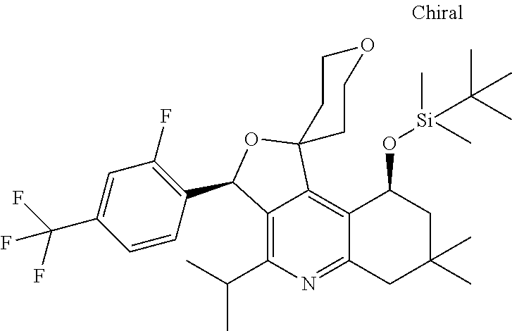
C12=C(C(C)C)N=C3C(=C1C1(OC2C2=C(F)C=C(C(F)(F)F)C=C2)CCOCC1)C(O[Si](C)(C(C)(C)C)C)CC(C)(C)C3
